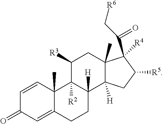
C1=CC2(C)C(=CC1=O)CCC1([H])C2([R2])C([R3])CC2(C)C1([H])CC([R5])C2([R4])C(=O)C[R6]
